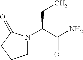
C1N(C(CC)C(=O)N)C(=O)CC1
